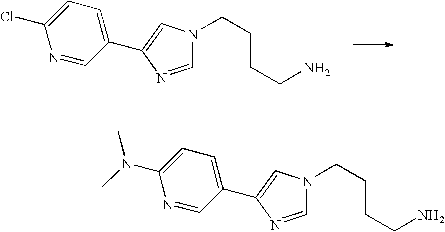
C1=NC(C2=CC=C(Cl)N=C2)=CN1CCCCN.C1=NC(C2=CC=C(N(C)C)N=C2)=CN1CCCCN
